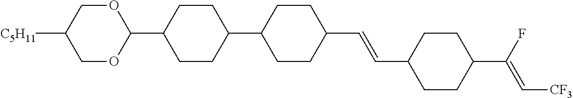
C1OC(C2CCC(C3CCC(C=CC4CCC(C(F)=C[CF3])CC4)CC3)CC2)OCC1[C5H11]
